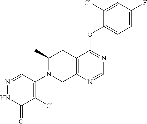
C1=NC2=C(CC(C)N(C3=C(Cl)C(=O)NN=C3)C2)C(OC2=CC=C(F)C=C2Cl)=N1
